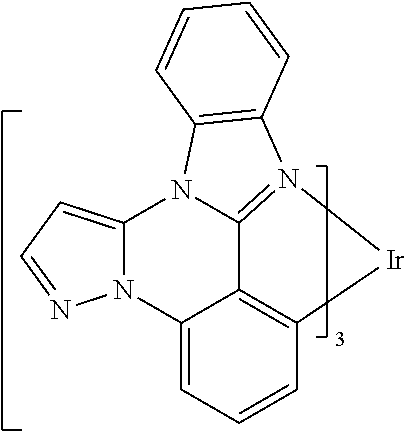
C12=C3C=CC=C1N1C(=CC=N1)N1C2=N([Ir]3)C2=C1C=CC=C2
